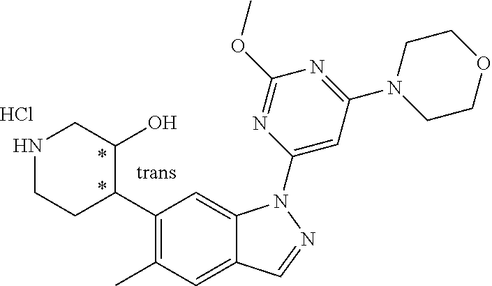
C1(C2C(O)CNCC2)=C(C)C=C2C(=C1)N(C1=CC(N3CCOCC3)=NC(OC)=N1)N=C2.Cl
